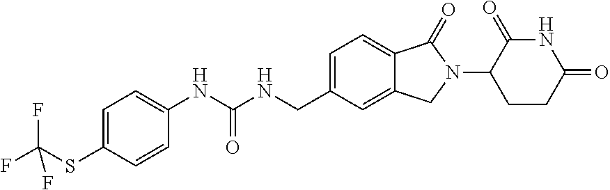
C1(NC(NCC2=CC=C3C(=C2)CN(C2CCC(=O)NC2=O)C3=O)=O)=CC=C(SC(F)(F)F)C=C1
